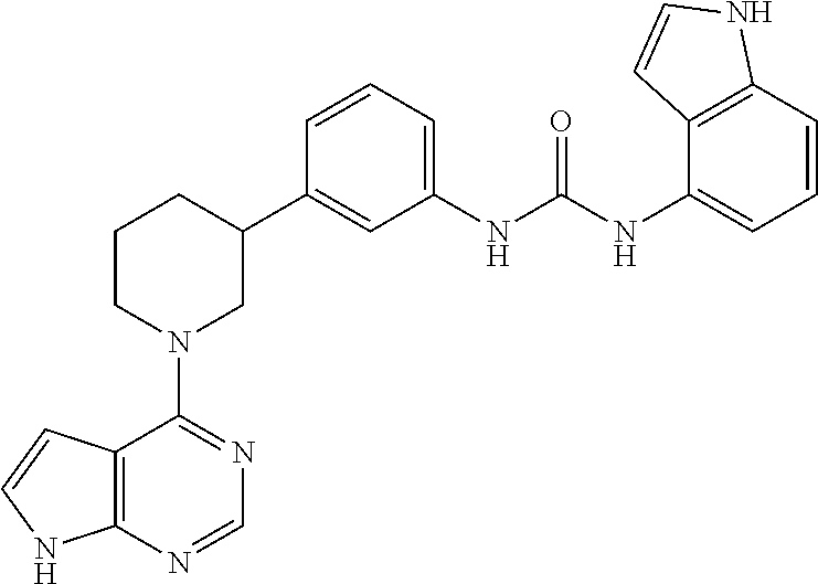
C12=C(N=CN=C1N1CC(C3=CC(NC(NC4=CC=CC5=C4C=CN5)=O)=CC=C3)CCC1)NC=C2
